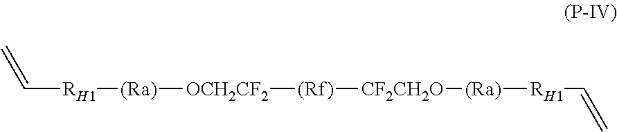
C=C[RH1][(Ra)][OCH2CF2][(Rf)][CF2CH2O][(Ra)][RH1]C=C
